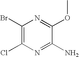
C1(Br)=C(Cl)N=C(N)C(OC)=N1
